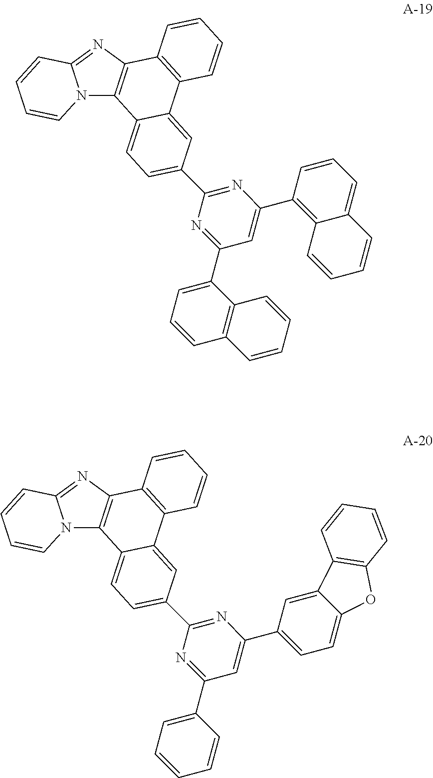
N12C3=C(N=C1C=CC=C2)C1=C(C2=CC(C4=NC(C5=C6C(=CC=C5)C=CC=C6)=CC(C5=CC=CC6=C5C=CC=C6)=N4)=CC=C32)C=CC=C1.N12C3=C(N=C1C=CC=C2)C1=C(C2=CC(C4=NC(C5=CC=C6C(=C5)C5=C(O6)C=CC=C5)=CC(C5=CC=CC=C5)=N4)=CC=C32)C=CC=C1
